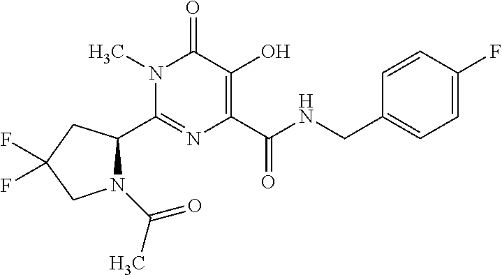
C1(C2N(C(C)=O)CC(F)(F)C2)=NC(C(NCC2=CC=C(F)C=C2)=O)=C(O)C(=O)N1C
